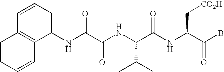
C1(NC(C(NC(C(NC(C(B)=O)C[CO2H])=O)C(C)C)=O)=O)=CC=CC2=C1C=CC=C2
